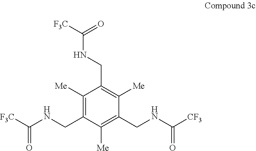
C1([Me])=C(CNC([F3C])=O)C([Me])=C(CNC([CF3])=O)C([Me])=C1CNC([F3C])=O
